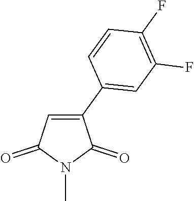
C1(C2=CC(F)=C(F)C=C2)=CC(=O)N(C)C1=O
